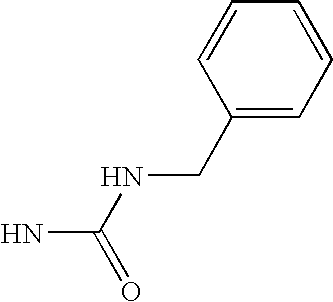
C1(CNC(N)=O)=CC=CC=C1
